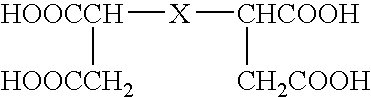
[HOOCCH]([X][CHCOOH][CH2COOH])[HOOCCH2]
